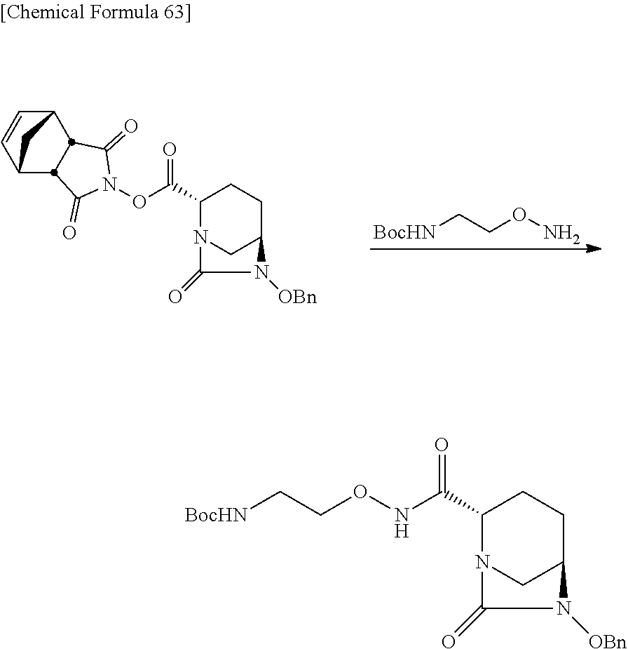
[BocHN]CCON.C1(C(ON2C(=O)C3C4C=CC(C3C2=O)C4)=O)N2CC(CC1)N([OBn])C2=O.C1(C(NOCC[BocHN])=O)N2CC(CC1)N([OBn])C2=O
